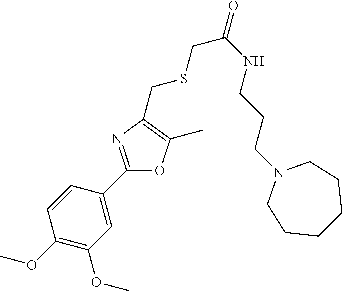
C1=CC(C2=NC(CSCC(NCCCN3CCCCCC3)=O)=C(C)O2)=CC(OC)=C1OC
